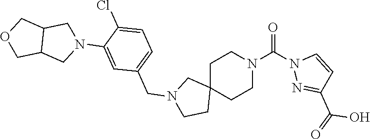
C1C2(CCN(C(=O)N3N=C(C(O)=O)C=C3)C1)CN(CC1=CC=C(Cl)C(N3CC4C(C3)COC4)=C1)CC2
